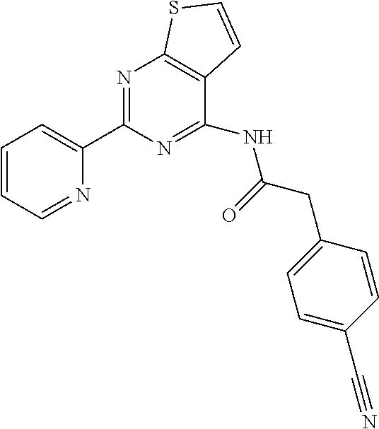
C1=CC=NC(C2=NC3=C(C(NC(=O)CC4=CC=C(C#N)C=C4)=N2)C=CS3)=C1
